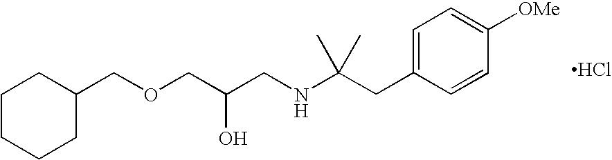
Cl.C(OCC(CNC(CC1=CC=C([OMe])C=C1)(C)C)O)C1CCCCC1
